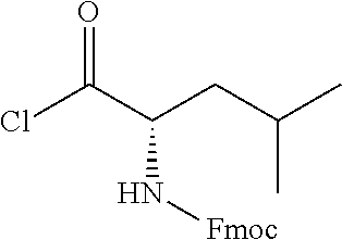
O=C(C(CC(C)C)N[Fmoc])Cl
